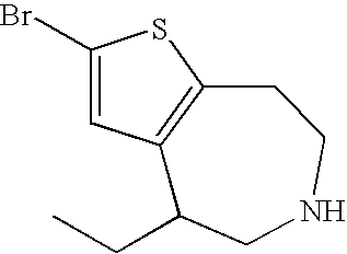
C1(Br)=CC2=C(S1)CCNCC2CC
